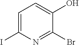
C1=C(I)N=C(Br)C(O)=C1
